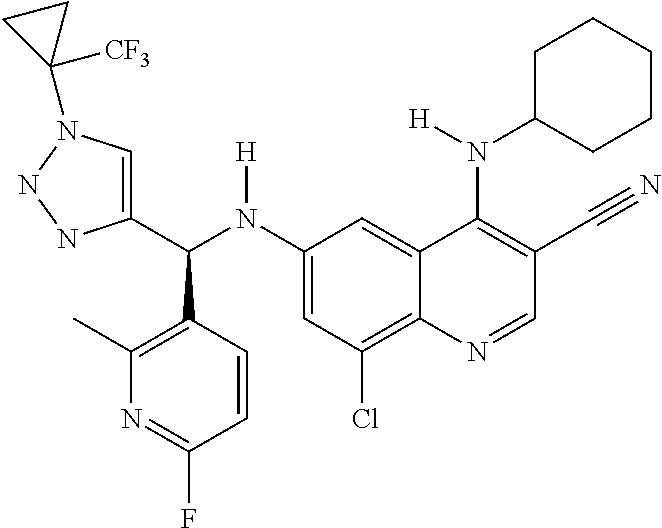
C1(N(C(C2=CN(C3([CF3])CC3)NN2)C2=C(C)N=C(F)C=C2)[H])=CC(Cl)=C2C(=C1)C(N(C1CCCCC1)[H])=C(C#N)C=N2
